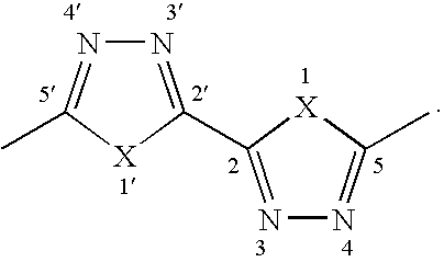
N1=C(C2=NN=C(C)[X]2)[X]C(C)=N1
